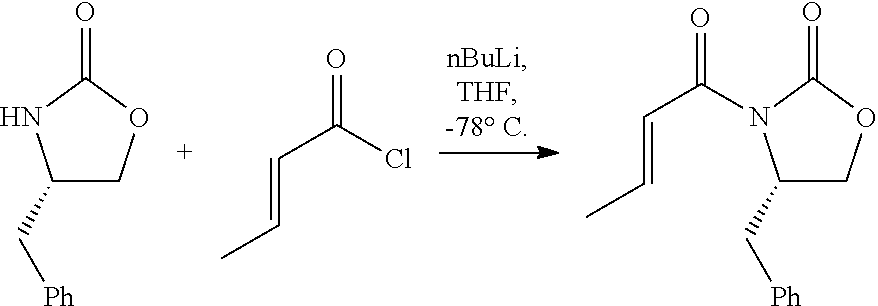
C1(C[Ph])COC(=O)N1.C(C=CC)(Cl)=O.C1(C[Ph])COC(=O)N1C(C=CC)=O
